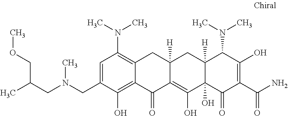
C1=C(CN(CC(C)COC)C)C(O)=C2C(=C1N(C)C)CC1([H])C(=C(O)C3(O)C([H])(C1)C(N(C)C)C(O)=C(C(N)=O)C3=O)C2=O
